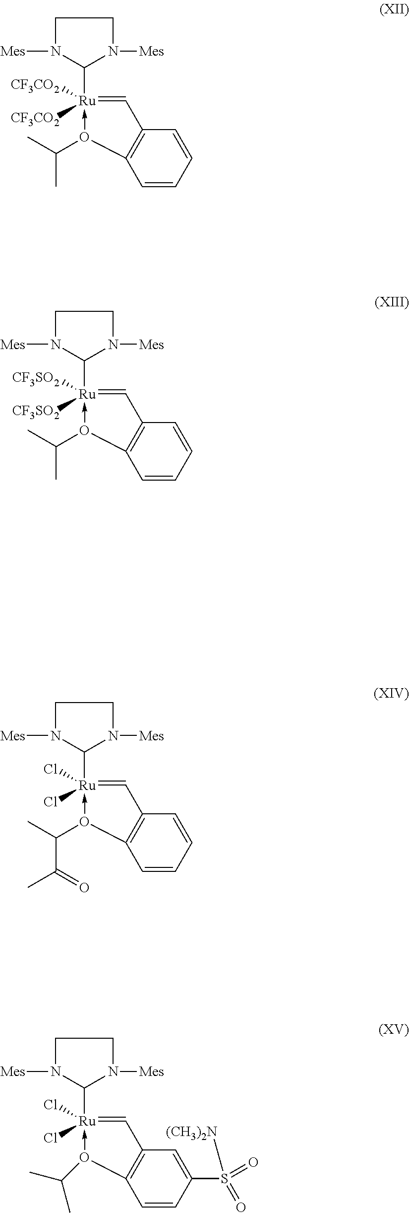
[Ru]1(C2N([Mes])CCN2[Mes])(Cl)(Cl)-O(C(C(=O)C)C)C2=C(C=CC=C2)C=1.[Ru]1(C2N([Mes])CCN2[Mes])([CF3CO2])([CF3CO2])-O(C(C)C)C2=C(C=CC=C2)C=1.[Ru]1(C2N([Mes])CCN2[Mes])([CF3SO2])([CF3SO2])-O(C(C)C)C2=C(C=CC=C2)C=1.[Ru]1(C2N([Mes])CCN2[Mes])(Cl)(Cl)-O(C(C)C)C2=C(C=C(S(=O)(=O)[(CH3)2N])C=C2)C=1
